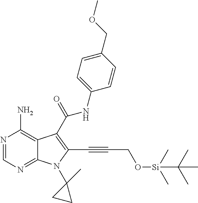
N1=CN=C2C(=C1N)C(C(NC1=CC=C(COC)C=C1)=O)=C(C#CCO[Si](C)(C)C(C)(C)C)N2C1(C)CC1
